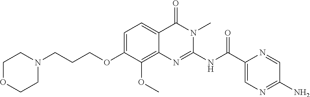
N(C(C1=CN=C(N)C=N1)=O)C1=NC2=C(OC)C(OCCCN3CCOCC3)=CC=C2C(=O)N1C
